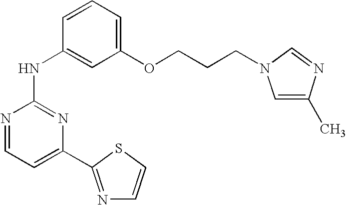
N1=CC=C(C2=NC=CS2)N=C1NC1=CC(OCCCN2C=C(C)N=C2)=CC=C1
